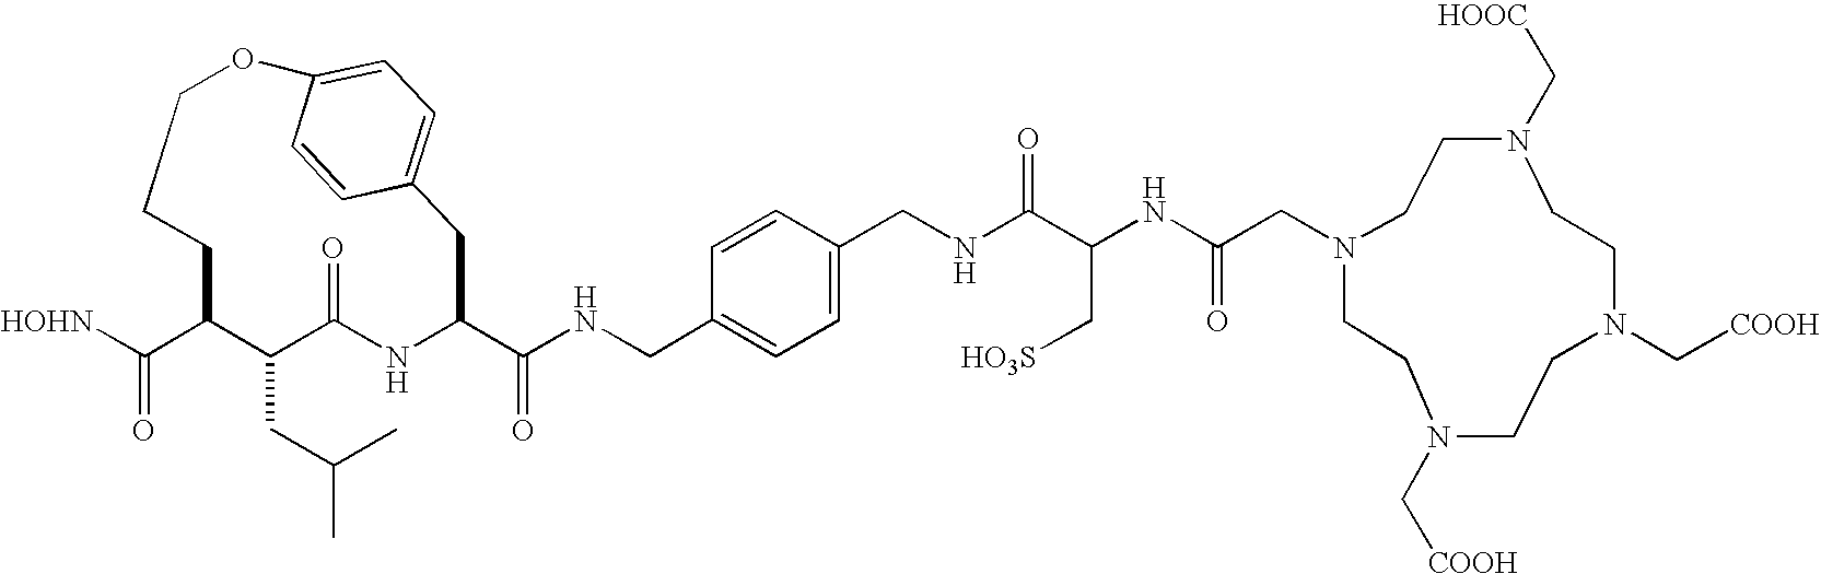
[HOHN]C(C1C(CC(C)C)C(=O)NC(C(NCC2=CC=C(CNC(C(NC(CN3CCN(C[HOOC])CCN(C[COOH])CCN(C[COOH])CC3)=O)C[HO3S])=O)C=C2)=O)CC2=CC=C(OCCC1)C=C2)=O
